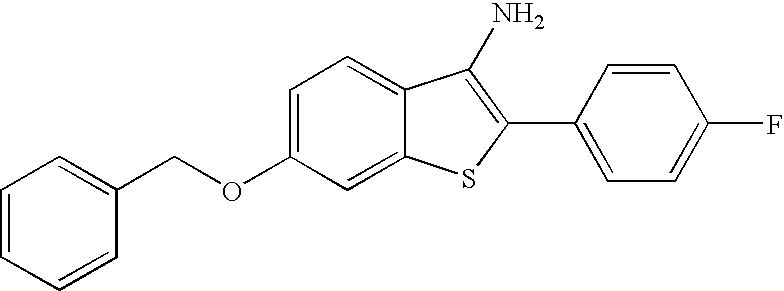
C1(C2=CC=C(F)C=C2)=C(N)C2=CC=C(OCC3=CC=CC=C3)C=C2S1
